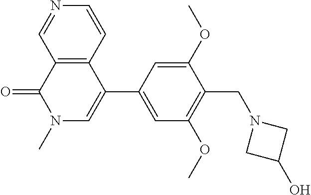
C12=C(C(C3=CC(OC)=C(CN4CC(O)C4)C(OC)=C3)=CN(C)C1=O)C=CN=C2
